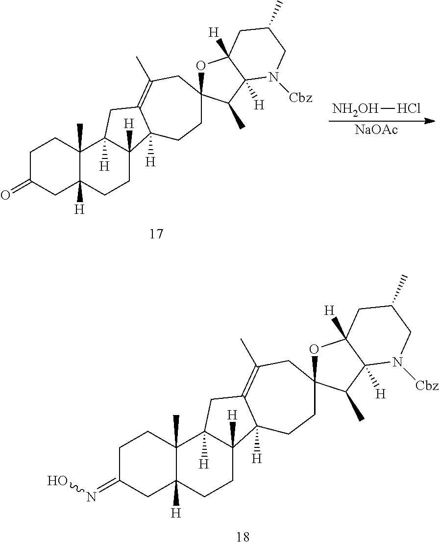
C1C(=O)CC2([H])C(C)(C1)C1([H])C([H])(CC2)C2([H])C(=C(C)CC3(CC2)OC2([H])C([H])(C3C)N([Cbz])CC(C)C2)C1.[NH2OH]Cl.[NaOAc].C1C(=NO)CC2([H])C(C)(C1)C1([H])C([H])(CC2)C2([H])C(=C(C)CC3(CC2)OC2([H])C([H])(C3C)N([Cbz])CC(C)C2)C1
